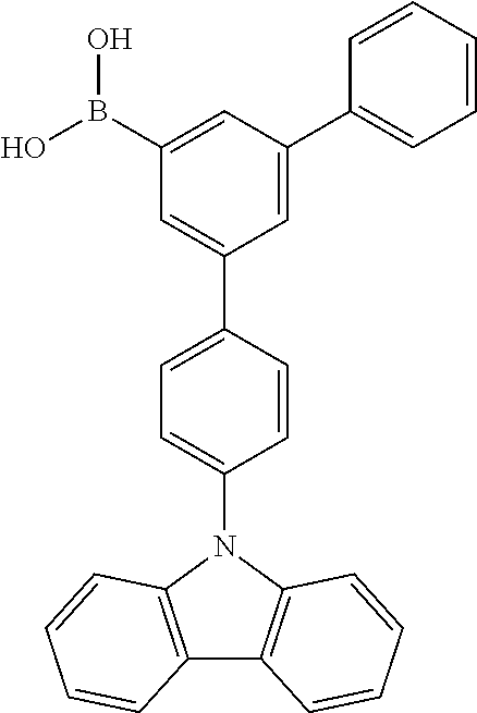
C12=C(N(C3=CC=C(C4=CC(B(O)O)=CC(C5=CC=CC=C5)=C4)C=C3)C3=C1C=CC=C3)C=CC=C2
